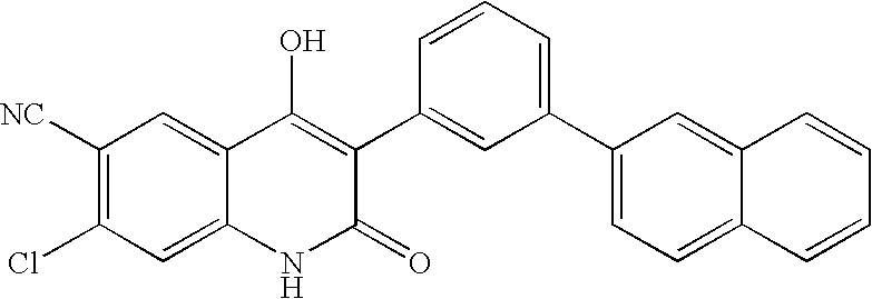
C1([NC])=C(Cl)C=C2C(=C1)C(O)=C(C1=CC(C3=CC=C4C(=C3)C=CC=C4)=CC=C1)C(=O)N2
